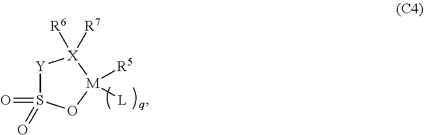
[Y]1S(=O)(=O)O[M]([R5])([L])[X]1([R6])[R7]
